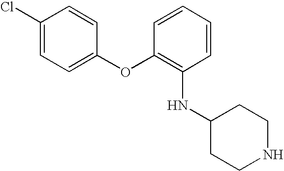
N(C1=C(OC2=CC=C(Cl)C=C2)C=CC=C1)C1CCNCC1
